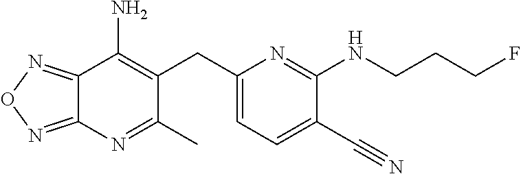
C12=NON=C1N=C(C)C(CC1=CC=C(C#N)C(NCCCF)=N1)=C2N
